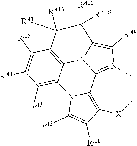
C12=N(C)C([RA8])=C3N1C1=C(C([RA5])=C([RA4])C([RA3])=C1N1C2=C([X]C)C([RA1])=C1[RA2])C([RA13])([RA14])C3([RA15])[RA16]
